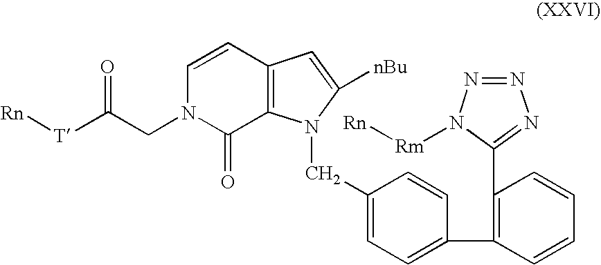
C1(CN2C3=C(C=C2[nBu])C=CN(CC([T][Rn])=O)C3=O)=CC=C(C2=C(C3=NN=NN3[Rm][Rn])C=CC=C2)C=C1
